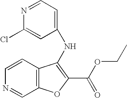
N(C1=C(C(OCC)=O)OC2=C1C=CN=C2)C1=CC=NC(Cl)=C1
